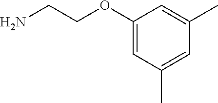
NCCOC1=CC(C)=CC(C)=C1
